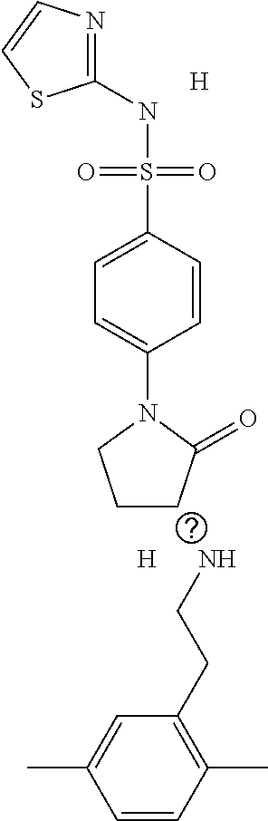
C1(NS(C2=CC=C(N3CCCC3=O)C=C2)(=O)=O)=NC=CS1.[H].[H].NCCC1=C(C)C=CC(C)=C1
